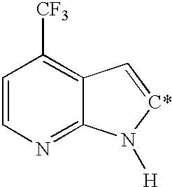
C1=CN=C2C(=C1[CF3])C=[C*]N2[H]
